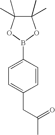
B1(C2=CC=C(CC(=O)C)C=C2)OC(C)(C)C(C)(C)O1
